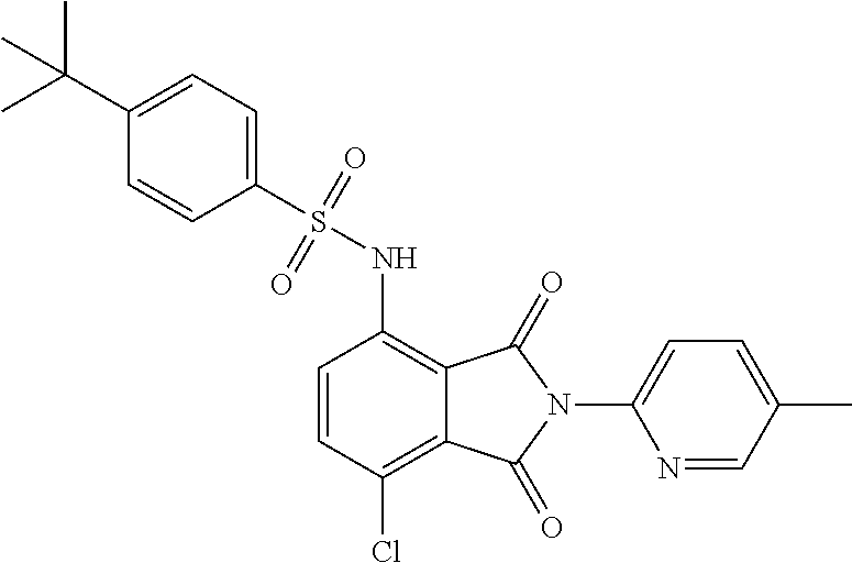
C1(S(NC2=C3C(=C(Cl)C=C2)C(=O)N(C2=CC=C(C)C=N2)C3=O)(=O)=O)=CC=C(C(C)(C)C)C=C1
